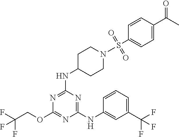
FC(COC1=NC(NC2=CC(C(F)(F)F)=CC=C2)=NC(NC2CCN(S(C3=CC=C(C(C)=O)C=C3)(=O)=O)CC2)=N1)(F)F
